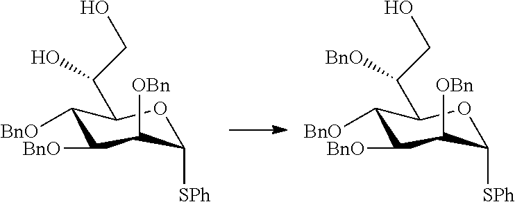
C1([BnO])C([BnO])C([OBn])C([SPh])OC1C(CO)O.C1([BnO])C([BnO])C([OBn])C([SPh])OC1C(CO)[BnO]
